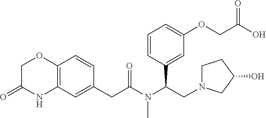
C12=C(C=C(CC(N(C(CN3CCC(O)C3)C3=CC(OCC(O)=O)=CC=C3)C)=O)C=C1)NC(=O)CO2
